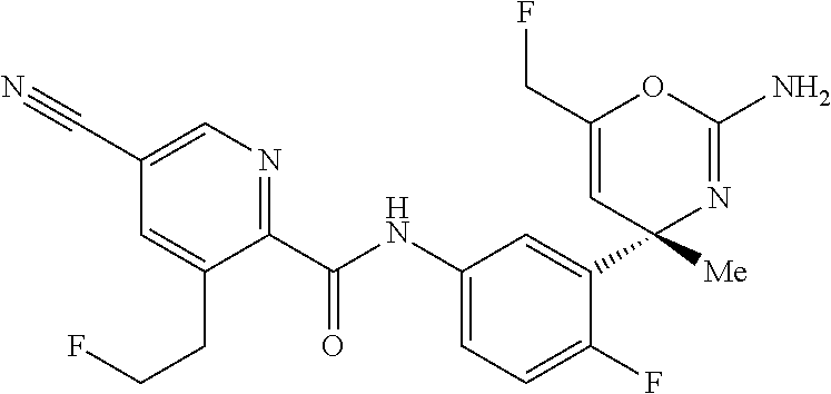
C1(C(NC2=CC=C(F)C(C3([Me])N=C(N)OC(CF)=C3)=C2)=O)=NC=C(C#N)C=C1CCF
